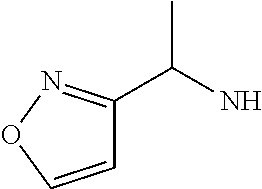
C1=CON=C1C(N)C
